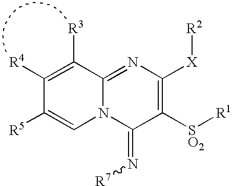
C1([R4])=C([R3])C2=NC([X][R2])=C([SO2][R1])C(=N[R7])N2C=C1[R5]
